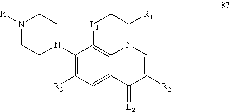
N1([R])CCN(C2=C([R3])C=C3C4=C2[L1]CC([R1])N4C=C([R2])C3=[L2])CC1
